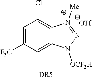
C1=C([F3C])C=C2C(=C1Cl)N([Me])=NN2[OCF2H].[OTf].[DR5]
